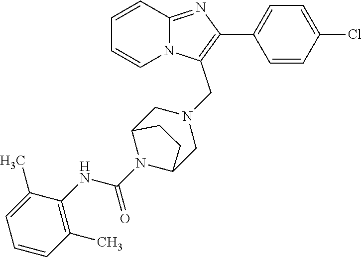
C1=CC=CN2C1=NC(C1=CC=C(Cl)C=C1)=C2CN1CC2N(C(NC3=C(C)C=CC=C3C)=O)C(C1)CC2
